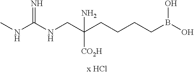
CNC(NCC(CCCCB(O)O)([CO2H])N)=N
